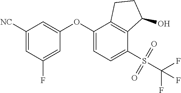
C1(OC2=CC=C(S(C(F)(F)F)(=O)=O)C3=C2CCC3O)=CC([NC])=CC(F)=C1
